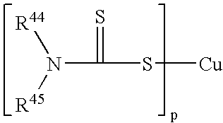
[R44]N([R45])C(=S)S[Cu]
